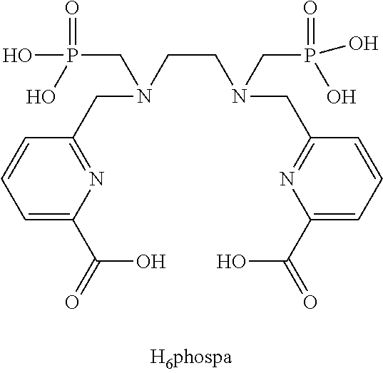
C1=C(C(=O)O)N=C(CN(CCN(CP(=O)(O)O)CC2=NC(C(=O)O)=CC=C2)CP(=O)(O)O)C=C1
